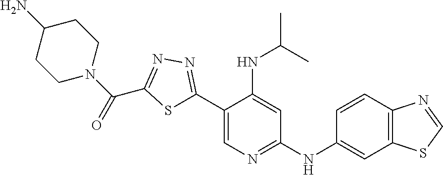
C(=O)(C1=NN=C(C2=CN=C(NC3=CC4=C(C=C3)N=CS4)C=C2NC(C)C)S1)N1CCC(N)CC1
